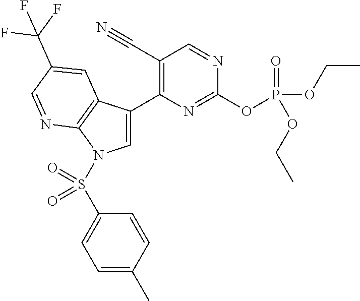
C1=C(C2=C(C#N)C=NC(OP(=O)(OCC)OCC)=N2)C2=C(N1S(C1=CC=C(C)C=C1)(=O)=O)N=CC(C(F)(F)F)=C2
